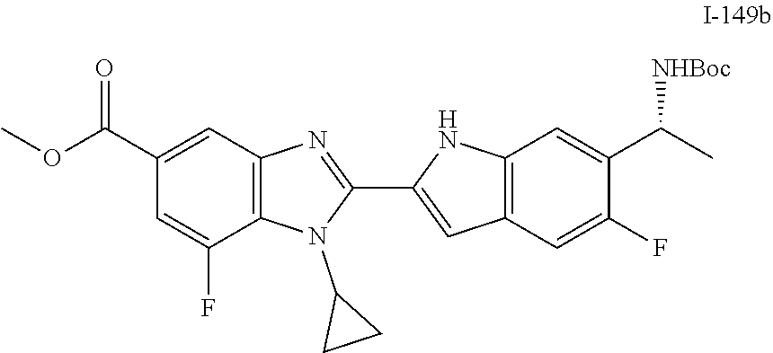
C12=C(C=C(F)C(C([NHBoc])C)=C1)C=C(C1=NC3=C(N1C1CC1)C(F)=CC(C(OC)=O)=C3)N2
